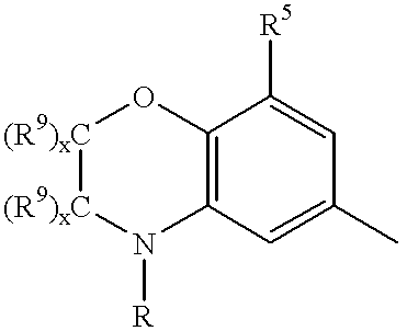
C12=C(C=C(C)C=C1[R5])N([R])[(R9)xC][(R9)xC]O2
